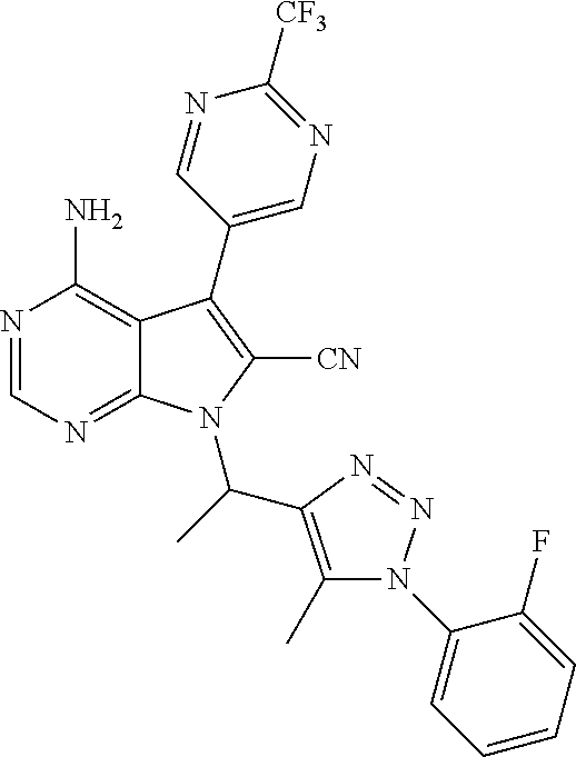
N1=CN=C2C(=C1N)C(C1=CN=C([CF3])N=C1)=C([CN])N2C(C1=C(C)N(C2=CC=CC=C2F)N=N1)C
